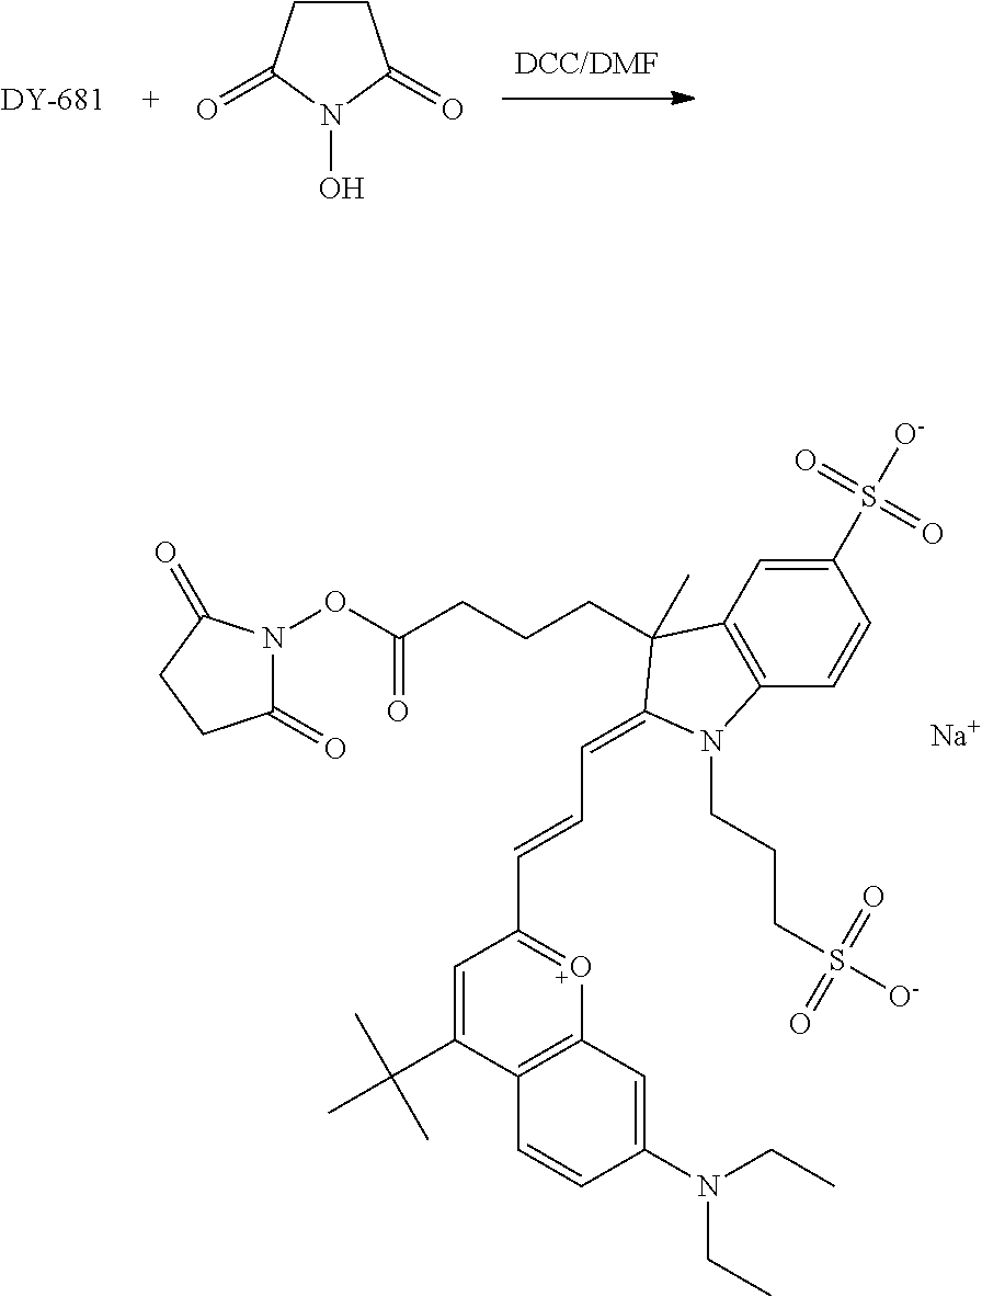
[Na].C(C=C1C(CCCC(ON2C(=O)CCC2=O)=O)(C)C2=C(C=CC(S([O-])(=O)=O)=C2)N1CCCS([O-])(=O)=O)=CC1=[O+]C2=C(C(C(C)(C)C)=C1)C=CC(N(CC)CC)=C2.C1CC(=O)N(O)C1=O
